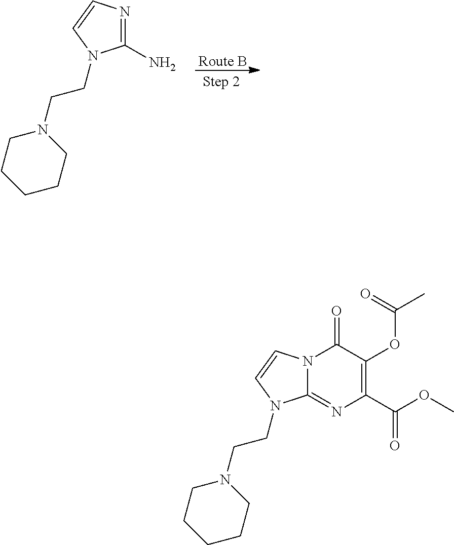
N1=C(N)N(CCN2CCCCC2)C=C1.N12C(=NC(C(OC)=O)=C(OC(C)=O)C1=O)N(CCN1CCCCC1)C=C2
